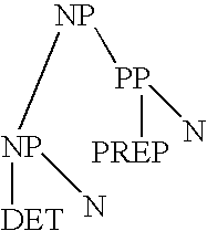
[NP]([PP]([PREP])N)[NP]([DET])N
